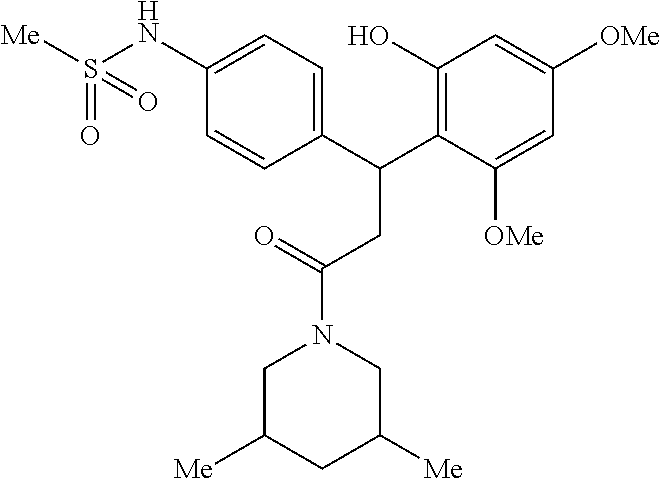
C1C([Me])CC([Me])CN1C(=O)CC(C1=C(O)C=C([OMe])C=C1[OMe])C1=CC=C(NS([Me])(=O)=O)C=C1
